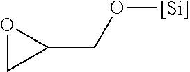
O1CC1CO[Si]
